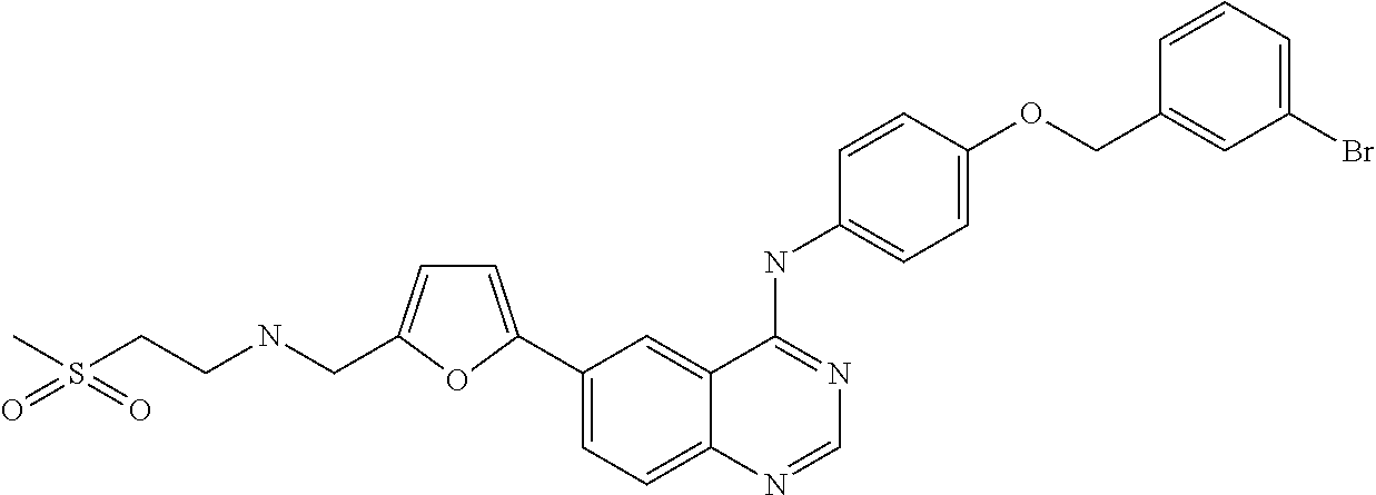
C1=C(OCC2=CC(Br)=CC=C2)C=CC(NC2=NC=NC3=CC=C(C4=CC=C(CNCCS(=O)(C)=O)O4)C=C23)=C1
